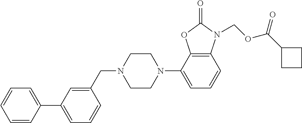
C12=C(C(N3CCN(CC4=CC(C5=CC=CC=C5)=CC=C4)CC3)=CC=C1)OC(=O)N2COC(C1CCC1)=O
